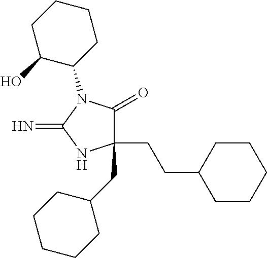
C1(CC2CCCCC2)(CCC2CCCCC2)C(=O)N(C2CCCCC2O)C(=N)N1
